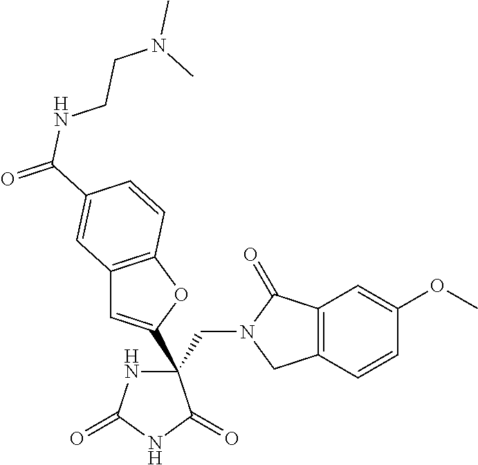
C(C1(C2=CC3=C(O2)C=CC(C(=O)NCCN(C)C)=C3)NC(=O)NC1=O)N1CC2=C(C1=O)C=C(OC)C=C2
